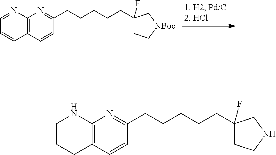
C1(CCCCCC2=NC3=C(C=C2)C=CC=N3)(F)CC[NBoc]C1.C1(CCCCCC2=NC3=C(C=C2)CCCN3)(F)CCNC1
